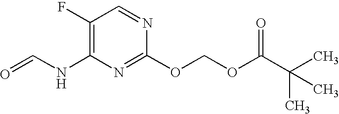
N(C1=C(F)C=NC(OCOC(C(C)(C)C)=O)=N1)C=O
